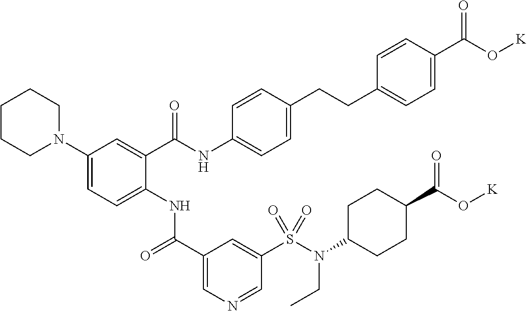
C1(N2CCCCC2)=CC=C(NC(C2=CN=CC(S(N(CC)C3CCC(C(=O)O[K])CC3)(=O)=O)=C2)=O)C(C(NC2=CC=C(CCC3=CC=C(C(O[K])=O)C=C3)C=C2)=O)=C1
